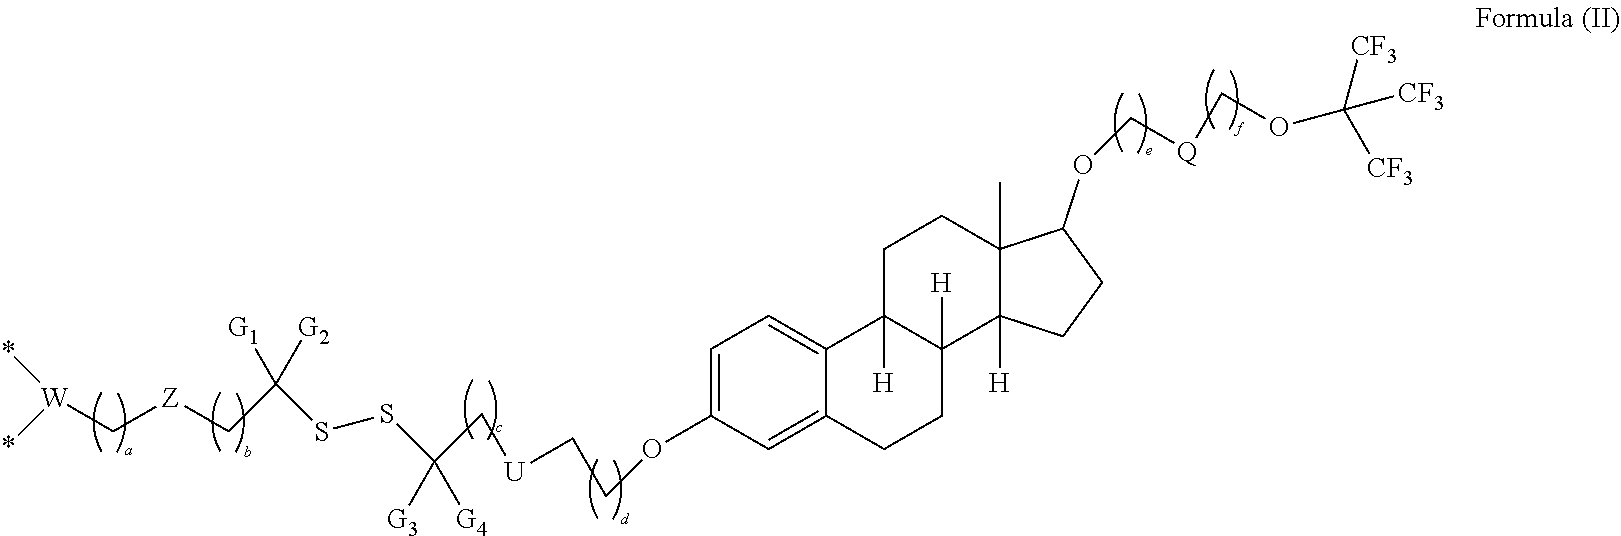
C1=C(OCC[U]CC([G3])([G4])SSC(C[Z]C[W](*)*)([G1])[G2])C=C2C(=C1)C1([H])C([H])(CC2)C2([H])C(C)(CC1)C(OC[Q]COC([CF3])([CF3])[CF3])CC2
